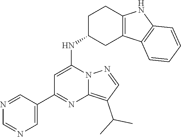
N1=CC(C2=NC3=C(C(C)C)C=NN3C(NC3CC4=C(CC3)NC3=C4C=CC=C3)=C2)=CN=C1
